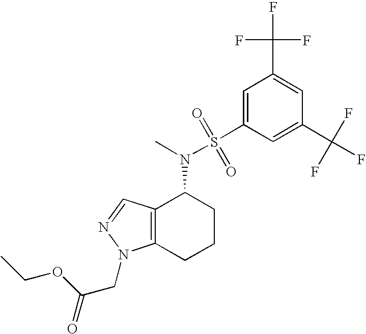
C1(C(F)(F)F)=CC(S(=O)(=O)N(C2C3=C(CCC2)N(CC(OCC)=O)N=C3)C)=CC(C(F)(F)F)=C1
